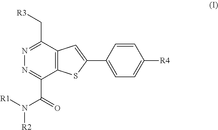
C12=C(C(C[R3])=NN=C1C(N([R2])[R1])=O)C=C(C1=CC=C([R4])C=C1)S2
